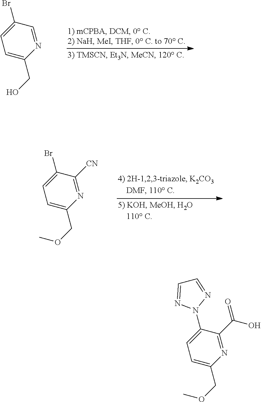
C1=C(Br)C=NC(CO)=C1.C1=C(Br)C([CN])=NC(COC)=C1.C1=C(N2N=CC=N2)C(C(O)=O)=NC(COC)=C1
